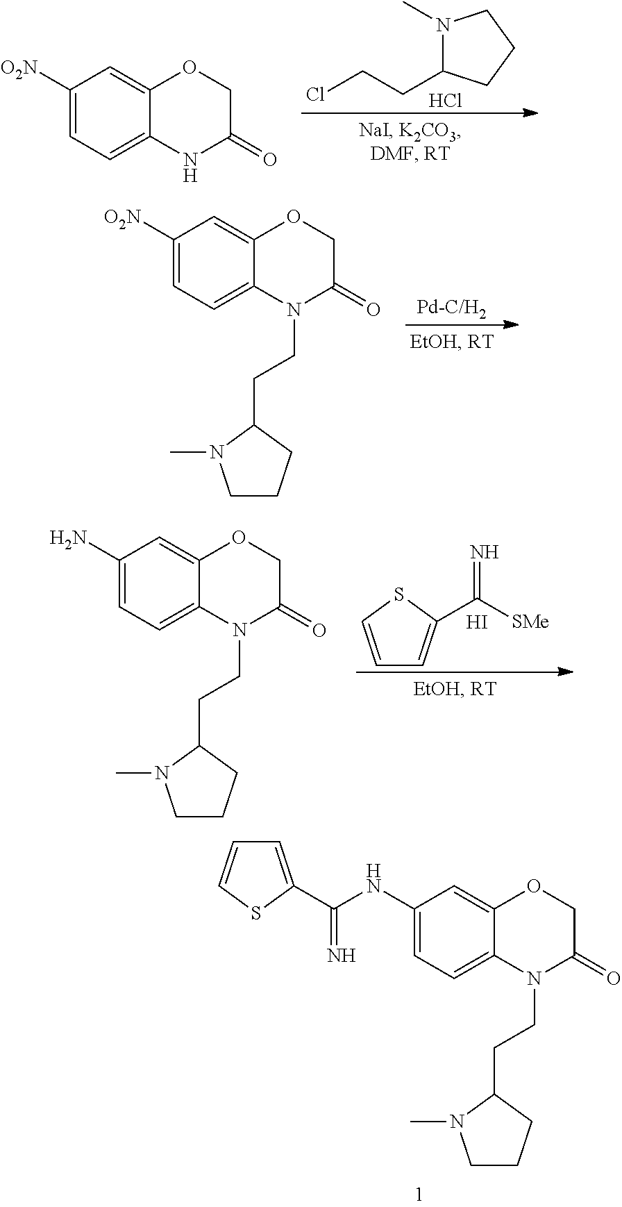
C1(NC(=N)C2=CC=CS2)=CC=C2C(=C1)OCC(=O)N2CCC1N(C)CCC1.N1(C)C(CCCl)CCC1.Cl.C1([O2N])=CC=C2C(=C1)OCC(=O)N2.C1([O2N])=CC=C2C(=C1)OCC(=O)N2CCC1N(C)CCC1.C1=CSC(C(=N)[SMe])=C1.I.C1(N)=CC=C2C(=C1)OCC(=O)N2CCC1N(C)CCC1
